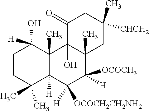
C1CC(C)(C)C2([H])C(C)(C1(O)[H])C1(O)C(C)(C([H])([OCOCH3])C2([OCOCH2CH2NH2])[H])CC(C)([CHCH2])CC1=O
